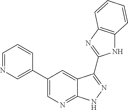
C1=NC=C(C2=CN=C3C(=C2)C(C2=NC4=C(N2)C=CC=C4)=NN3)C=C1
